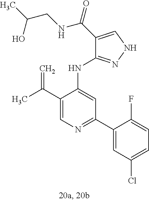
C1(NC2=CC(C3=CC(Cl)=CC=C3F)=NC=C2C(C)=C)=NNC=C1C(NCC(C)O)=O
